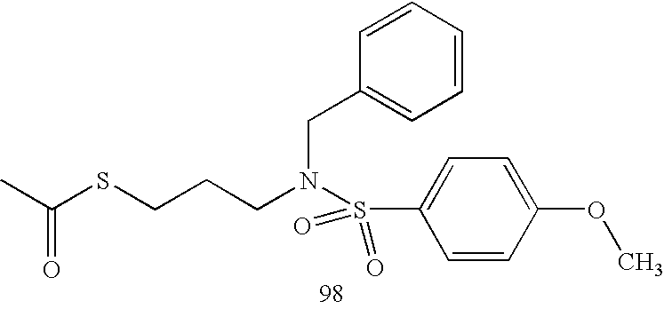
CC(SCCCN(S(C1=CC=C(OC)C=C1)(=O)=O)CC1=CC=CC=C1)=O
